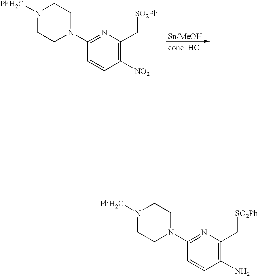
[Sn/MeOH].[conc. HCl].C1(N2CCN([PhH2C])CC2)=NC(C[SO2Ph])=C([NO2])C=C1.C1(N2CCN([PhH2C])CC2)=NC(C[SO2Ph])=C(N)C=C1
